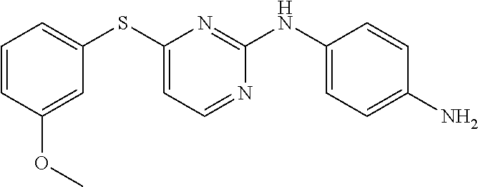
C1=CC(OC)=CC(SC2=CC=NC(NC3=CC=C(N)C=C3)=N2)=C1
